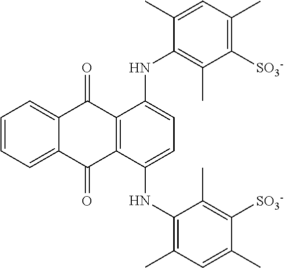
C1=CC=C2C(=C1)C(=O)C1=C(C2=O)C(NC2=C(C)C=C(C)C([SO3-])=C2C)=CC=C1NC1=C(C)C([SO3-])=C(C)C=C1C
